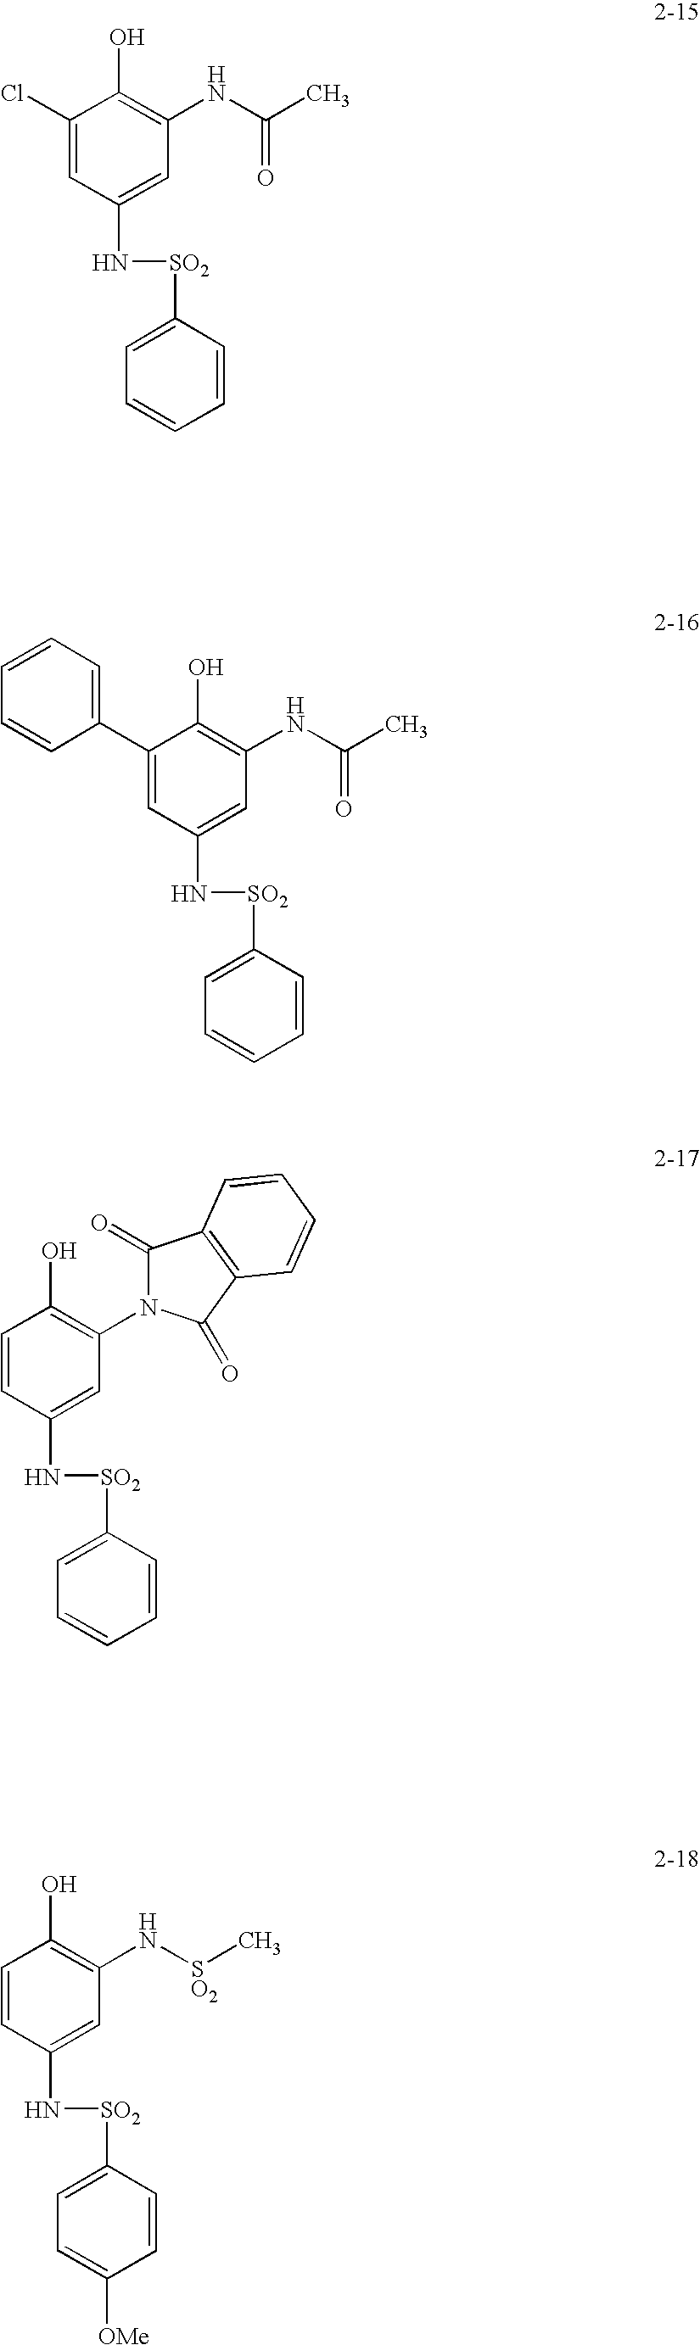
C1(Cl)=CC(N[SO2]C2=CC=CC=C2)=CC(NC(=O)C)=C1O.C1(C2=CC=CC=C2)=CC(N[SO2]C2=CC=CC=C2)=CC(NC(=O)C)=C1O.C1=CC(N[SO2]C2=CC=CC=C2)=CC(N2C(=O)C3=C(C2=O)C=CC=C3)=C1O.C1=CC(N[SO2]C2=CC=C([OMe])C=C2)=CC(N[SO2]C)=C1O
